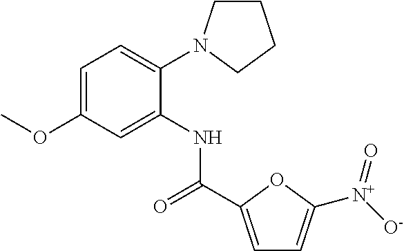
C1=C(OC)C=C(NC(=O)C2=CC=C([N+](=O)[O-])O2)C(N2CCCC2)=C1
